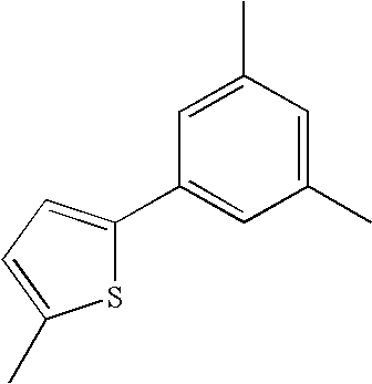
C1(C2=CC(C)=CC(C)=C2)=CC=C(C)S1
